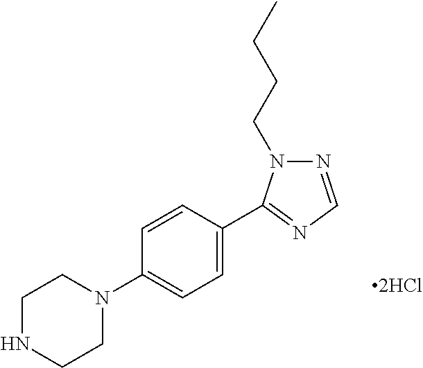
C1NCCN(C2=CC=C(C3=NC=NN3CCCC)C=C2)C1
